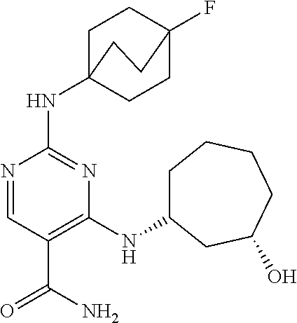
N1=CC(C(N)=O)=C(NC2CCCCC(O)C2)N=C1NC12CCC(F)(CC1)CC2
